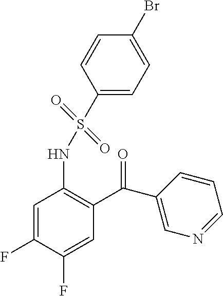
C1=C(F)C(F)=CC(C(C2=CN=CC=C2)=O)=C1NS(C1=CC=C(Br)C=C1)(=O)=O
